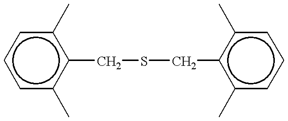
c1cc(C)c(CSCc2c(C)cccc2C)c(C)c1
